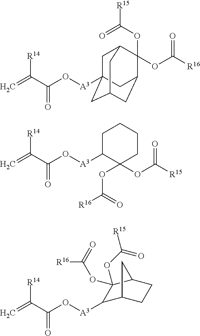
C1C2([A3]OC(C(=C)[R14])=O)CC3CC(C(OC([R15])=O)(OC([R16])=O)C1C3)C2.C1C([A3]OC(C(=C)[R14])=O)C(OC([R15])=O)(OC([R16])=O)CCC1.[A3](OC(C(=C)[R14])=O)C1C2CCC(C1(OC([R15])=O)OC([R16])=O)C2
